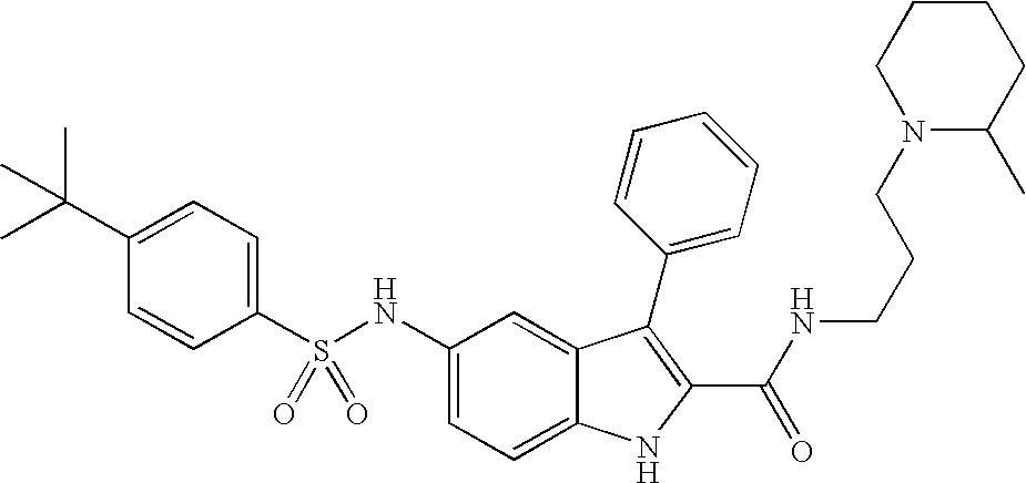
C1(C(C)(C)C)=CC=C(S(NC2=CC=C3C(=C2)C(C2=CC=CC=C2)=C(C(NCCCN2C(C)CCCC2)=O)N3)(=O)=O)C=C1
